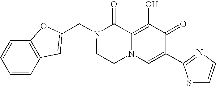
C(N1CCN2C(=C(O)C(=O)C(C3=NC=CS3)=C2)C1=O)C1=CC2=C(C=CC=C2)O1
